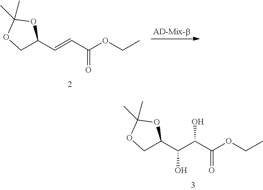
C1C(C=CC(OCC)=O)OC(C)(C)O1.C1C(C(C(C(OCC)=O)O)O)OC(C)(C)O1
